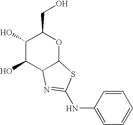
C1(O)C(O)C2C(OC1CO)SC(NC1=CC=CC=C1)=N2
